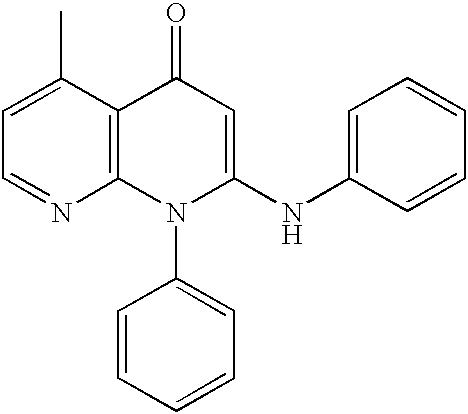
C12=C(C(C)=CC=N1)C(=O)C=C(NC1=CC=CC=C1)N2C1=CC=CC=C1
